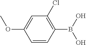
C1=CC(B(O)O)=C(Cl)C=C1OC
